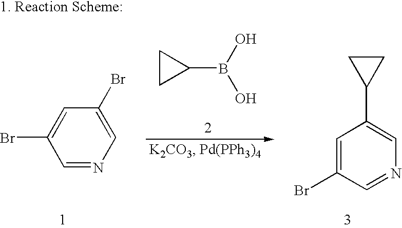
C1(Br)=CC(Br)=CN=C1.B(C1CC1)(O)O.C1=C(Br)C=NC=C1C1CC1
